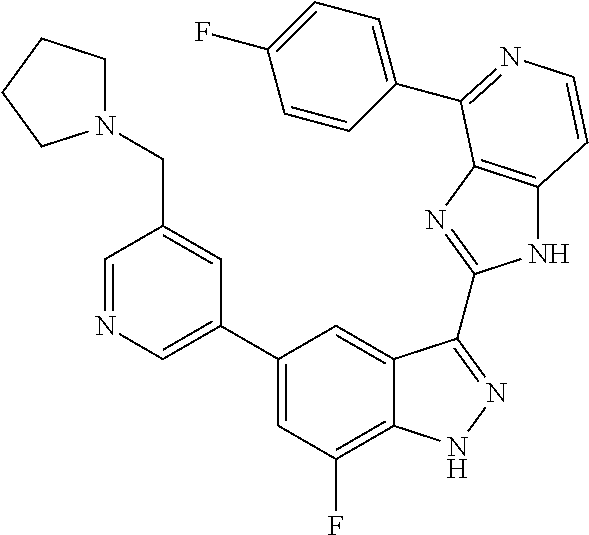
C1(C2=CN=CC(CN3CCCC3)=C2)=CC(F)=C2C(=C1)C(C1=NC3=C(N1)C=CN=C3C1=CC=C(F)C=C1)=NN2
